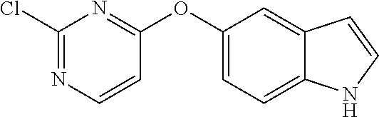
C1=C(OC2=NC(Cl)=NC=C2)C=C2C(=C1)NC=C2
